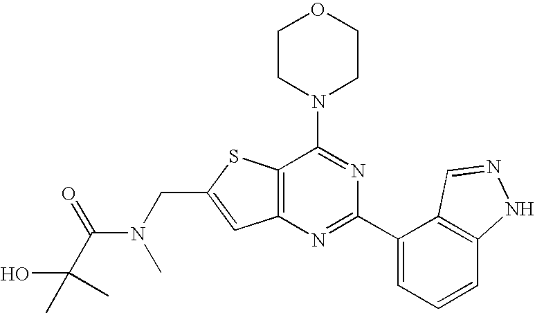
C1CN(C2=NC(C3=CC=CC4=C3C=NN4)=NC3=C2SC(CN(C(C(C)(O)C)=O)C)=C3)CCO1
